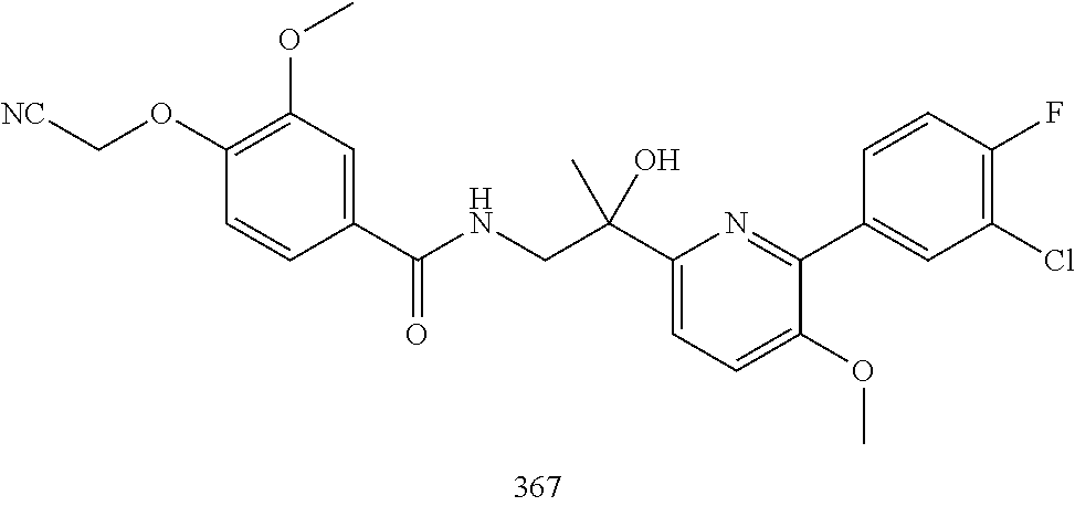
C1(C(NCC(C2=CC=C(OC)C(C3=CC(Cl)=C(F)C=C3)=N2)(O)C)=O)=CC(OC)=C(OC[NC])C=C1
